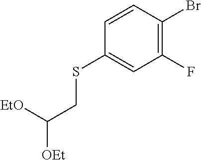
C1(SCC([OEt])[EtO])=CC(F)=C(Br)C=C1
